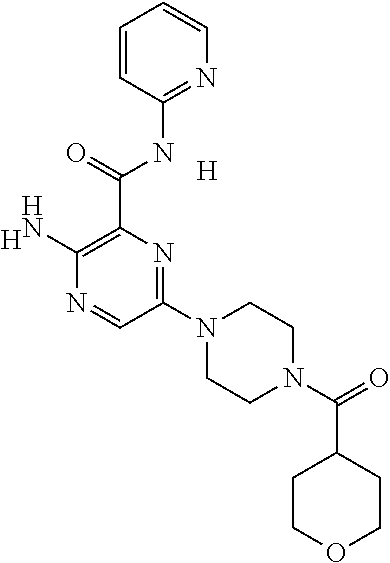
[H].[H].C1(N2CCN(C(=O)C3CCOCC3)CC2)=NC(C(=O)NC2=NC=CC=C2)=C(N)N=C1
